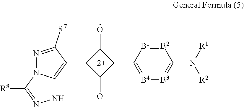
C1(C2=C3N(N=C2[R7])C([R8])=NN3)C(O)C(C2=[B4][B3]=C(N([R1])[R2])[B2]=[B1]2)C1O
